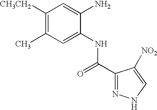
C1([CH3CH2])=C(C)C=C(NC(C2=NNC=C2[NO2])=O)C(N)=C1
